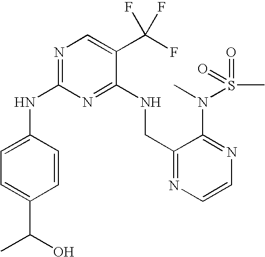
C1(NC2=CC=C(C(C)O)C=C2)=NC=C(C(F)(F)F)C(NCC2=NC=CN=C2N(C)S(C)(=O)=O)=N1
